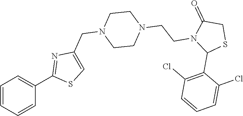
C1=CC=CC(C2=NC(CN3CCN(CCN4C(C5=C(Cl)C=CC=C5Cl)SCC4=O)CC3)=CS2)=C1
